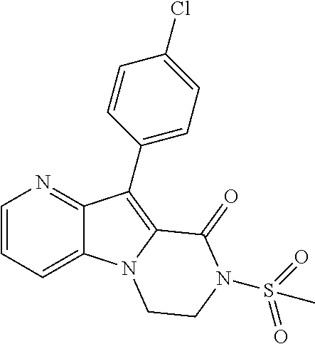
C12=CC=CN=C1C(C1=CC=C(Cl)C=C1)=C1N2CCN(S(=O)(=O)C)C1=O
